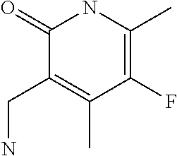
C1(F)=C(C)NC(=O)C(CN)=C1C
